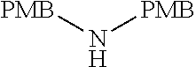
[PMB]N[PMB]
